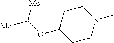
N1(C)CCC(OC([Me])[Me])CC1
